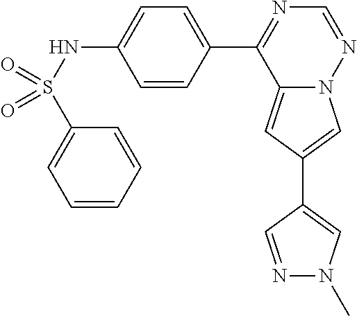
C12=CC(C3=CN(C)N=C3)=CN1N=CN=C2C1=CC=C(NS(=O)(C2=CC=CC=C2)=O)C=C1
